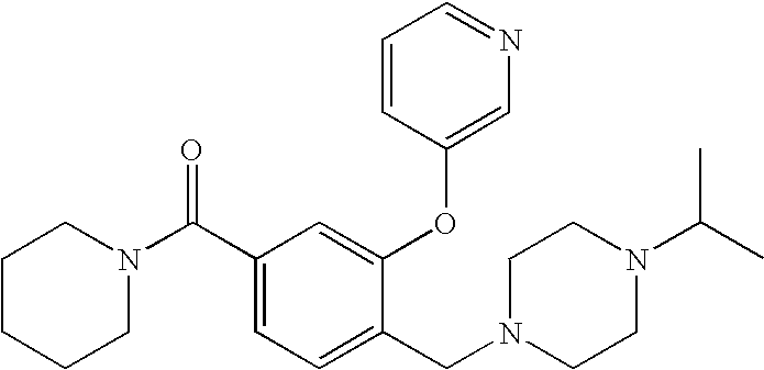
C1CCCN(C(C2=CC=C(CN3CCN(C(C)C)CC3)C(OC3=CN=CC=C3)=C2)=O)C1
